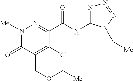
C1(C(NC2=NN=NN2C[Me])=O)=NN([Me])C(=O)C(COC[Me])=C1Cl
